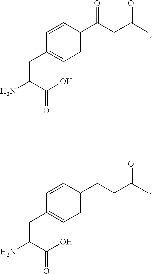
C1=C(C(CC(C)=O)=O)C=CC(CC(N)C(O)=O)=C1.C1=C(CCC(C)=O)C=CC(CC(N)C(O)=O)=C1
